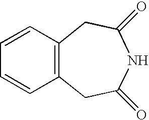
C12=C(CC(=O)NC(=O)C1)C=CC=C2
